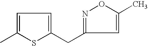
C1=C(C)SC(CC2=NOC(C)=C2)=C1
